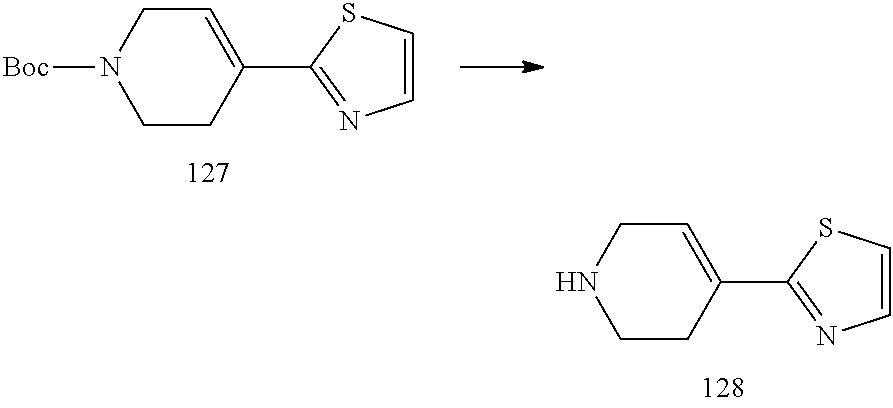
C1(C2=NC=CS2)=CCNCC1.C1(C2=NC=CS2)=CCN([Boc])CC1
